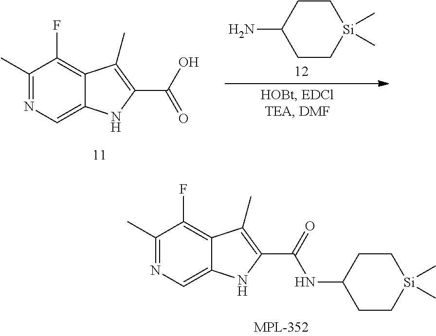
C1(C)=NC=C2C(=C1F)C(C)=C(C(=O)NC1CC[Si](C)(C)CC1)N2.C1(C)=NC=C2C(=C1F)C(C)=C(C(O)=O)N2.C1CC(N)CC[Si]1(C)C
